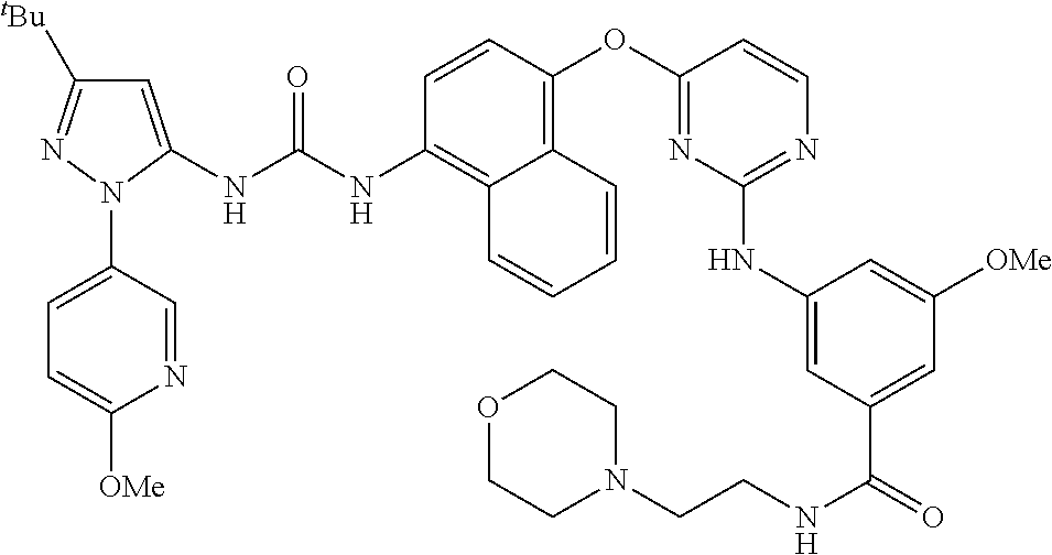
C1=CC(OC2=NC(NC3=CC(C(=O)NCCN4CCOCC4)=CC([OMe])=C3)=NC=C2)=C2C(=C1NC(NC1=CC([tBu])=NN1C1=CC=C([OMe])N=C1)=O)C=CC=C2
